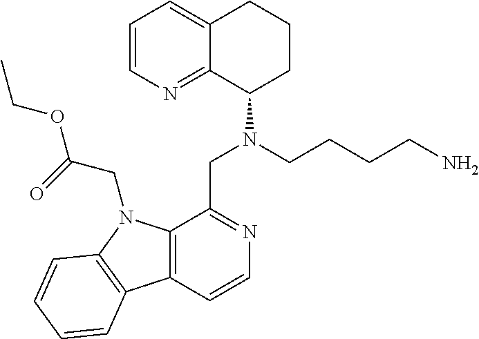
C1=CN=C2C(=C1)CCCC2N(CC1=NC=CC2=C1N(CC(OCC)=O)C1=C2C=CC=C1)CCCCN
